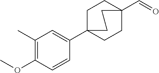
C1(C)=C(OC)C=CC(C23CCC(C=O)(CC2)CC3)=C1
